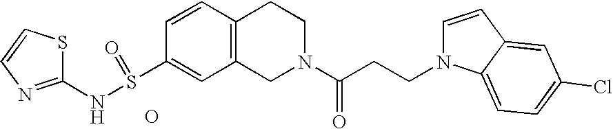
C1=CC2=C(C=C1S(NC1=NC=CS1)=O)CN(C(CCN1C=CC3=CC(Cl)=CC=C13)=O)CC2.O
